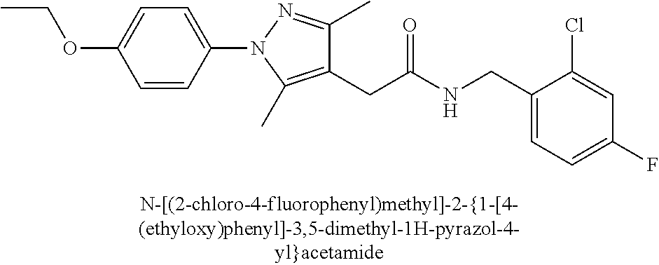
C1=C(F)C=C(Cl)C(CNC(CC2=C(C)N(C3=CC=C(OCC)C=C3)N=C2C)=O)=C1
